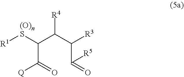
C(C(=O)[Q])(C(C(C(=O)[R5])[R3])[R4])[(O)nS][R1]
